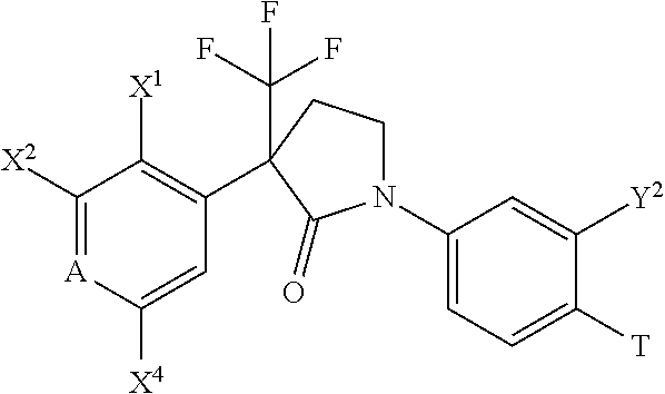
C1([X2])=[A]C([X4])=CC(C2(C(F)(F)F)CCN(C3=CC=C([T])C([Y2])=C3)C2=O)=C1[X1]
